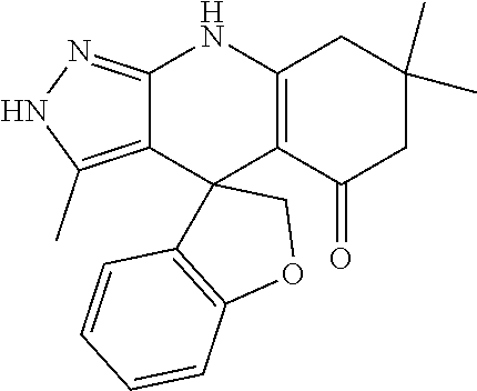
C12=C(C(=O)CC(C)(C)C1)C1(C3=C(C)NN=C3N2)C2=C(OC1)C=CC=C2
